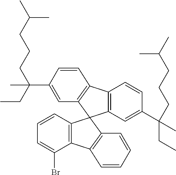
C12=C(C=C(C(CC)(C)CCCC(C)C)C=C1)C1(C3=C2C=CC(C(CCCC(C)C)(CC)C)=C3)C2=C(C(Br)=CC=C2)C2=C1C=CC=C2
